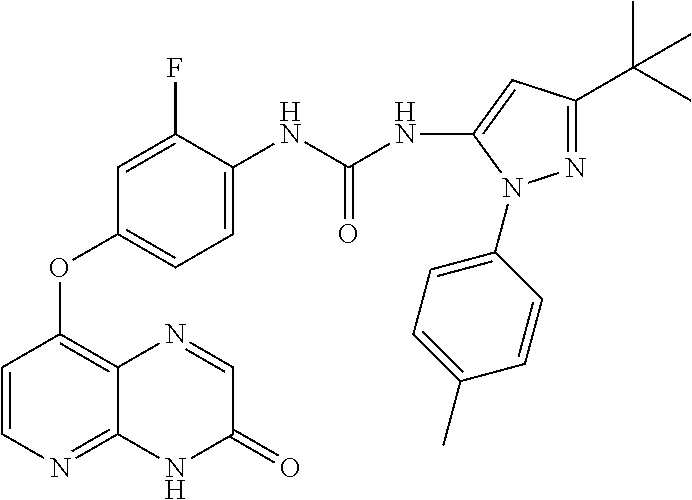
N(C(NC1=CC=C(OC2=C3C(=NC=C2)NC(=O)C=N3)C=C1F)=O)C1=CC(C(C)(C)C)=NN1C1=CC=C(C)C=C1
